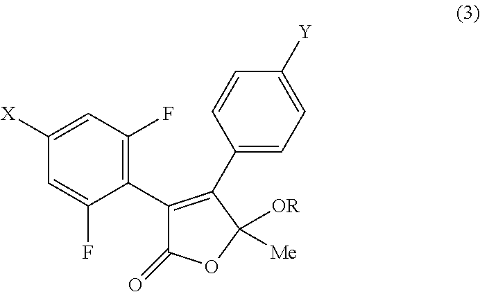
C1(C2=C(C3=CC=C([Y])C=C3)C([Me])([OR])OC2=O)=C(F)C=C([X])C=C1F
